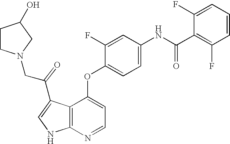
N(C(C1=C(F)C=CC=C1F)=O)C1=CC=C(OC2=CC=NC3=C2C(C(CN2CCC(O)C2)=O)=CN3)C(F)=C1
